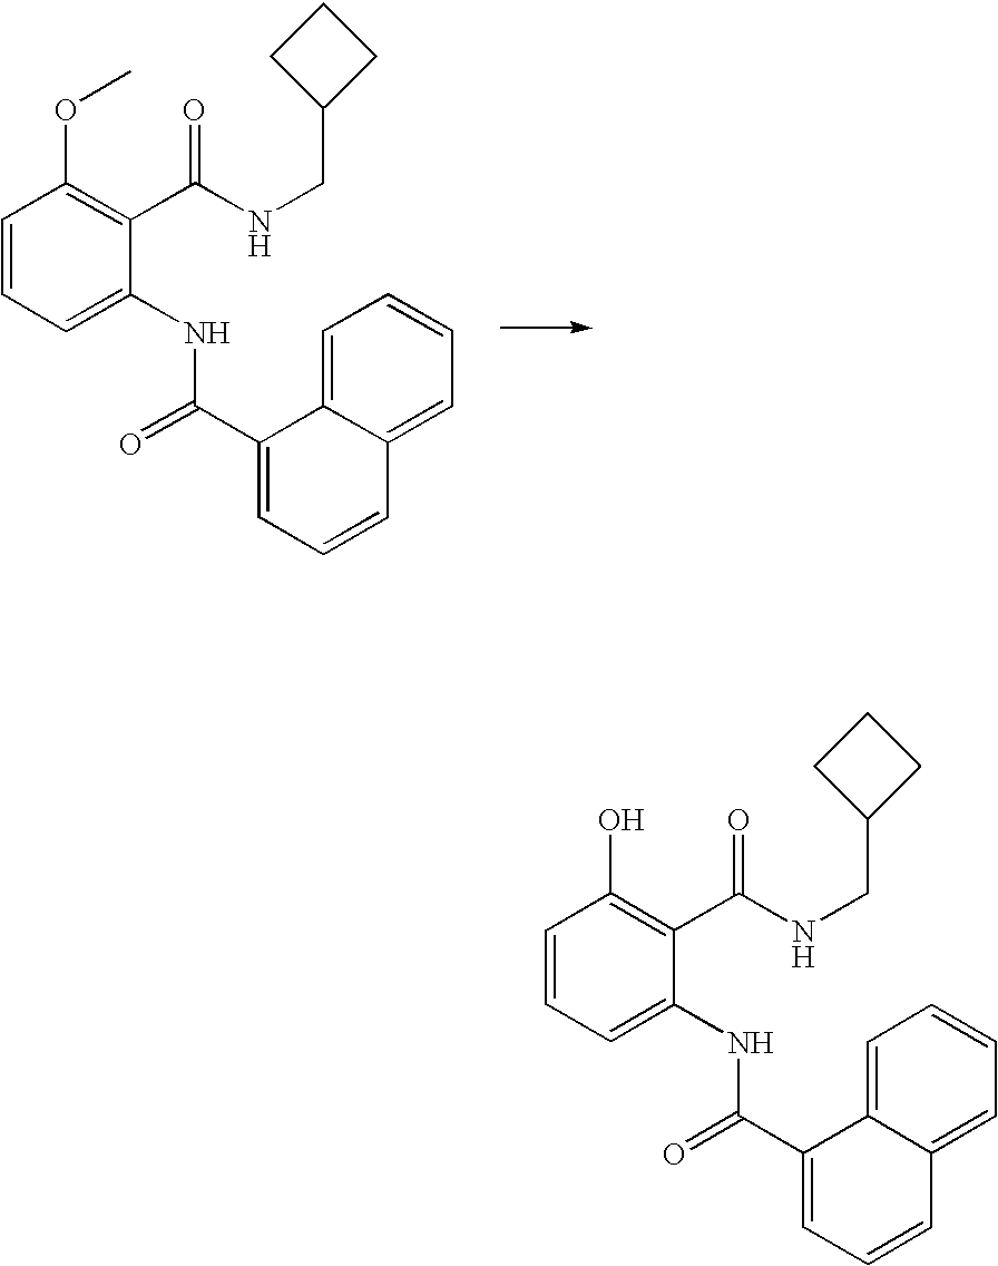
C1=CC=C(NC(=O)C2=CC=CC3=CC=CC=C32)C(C(NCC2CCC2)=O)=C1OC.C1=CC=C(NC(=O)C2=CC=CC3=CC=CC=C32)C(C(NCC2CCC2)=O)=C1O
